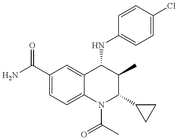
C1(C(=O)N)=CC=C2C(=C1)C(NC1=CC=C(Cl)C=C1)C(C)C(C1CC1)N2C(C)=O
